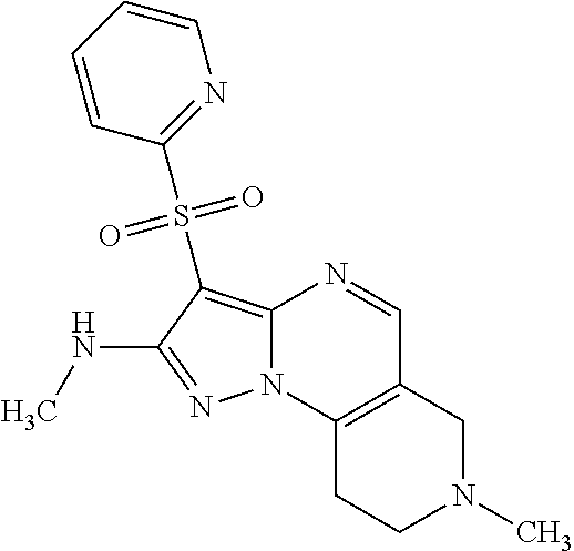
N1=C(NC)C(S(C2=NC=CC=C2)(=O)=O)=C2N1C1=C(C=N2)CN(C)CC1
